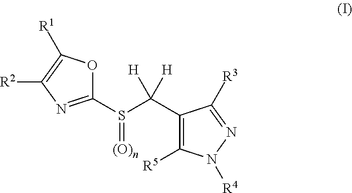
C1(S(=[(O)n])C(C2=C([R5])N([R4])N=C2[R3])([H])[H])=NC([R2])=C([R1])O1
